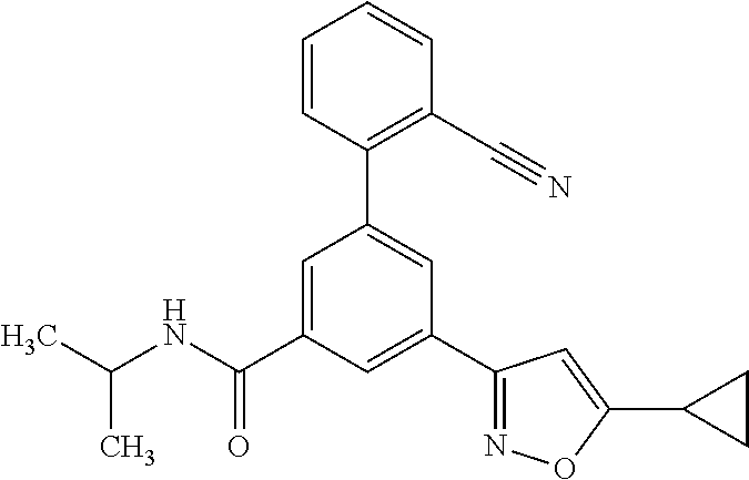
C(NC(C1=CC(C2=C(C#N)C=CC=C2)=CC(C2=NOC(C3CC3)=C2)=C1)=O)(C)C
